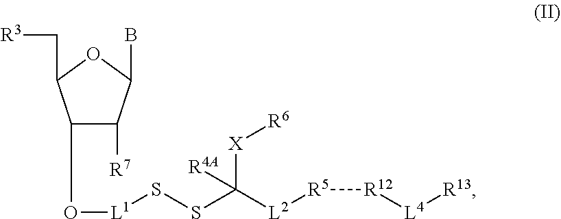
C1(O[L1]SSC([L2][R5][R12][L4][R13])([X][R6])[R4A])C([R7])C(B)OC1C[R3]
